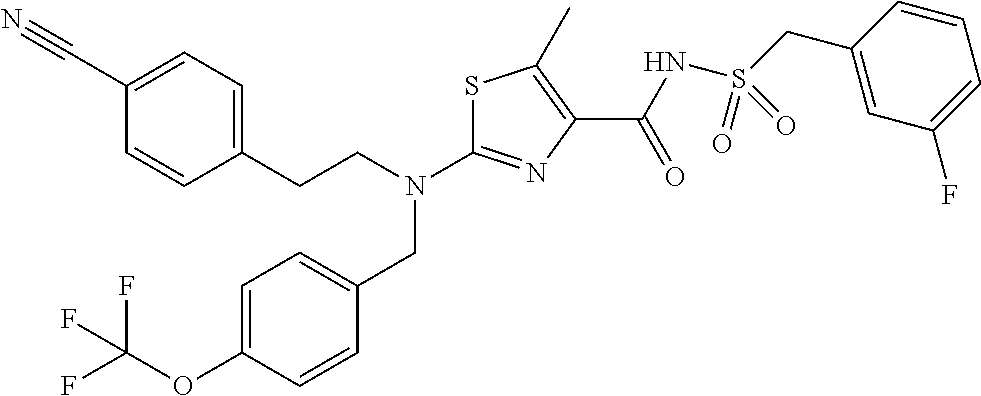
S1C(N(CCC2=CC=C(C#N)C=C2)CC2=CC=C(OC(F)(F)F)C=C2)=NC(C(NS(CC2=CC(F)=CC=C2)(=O)=O)=O)=C1C
